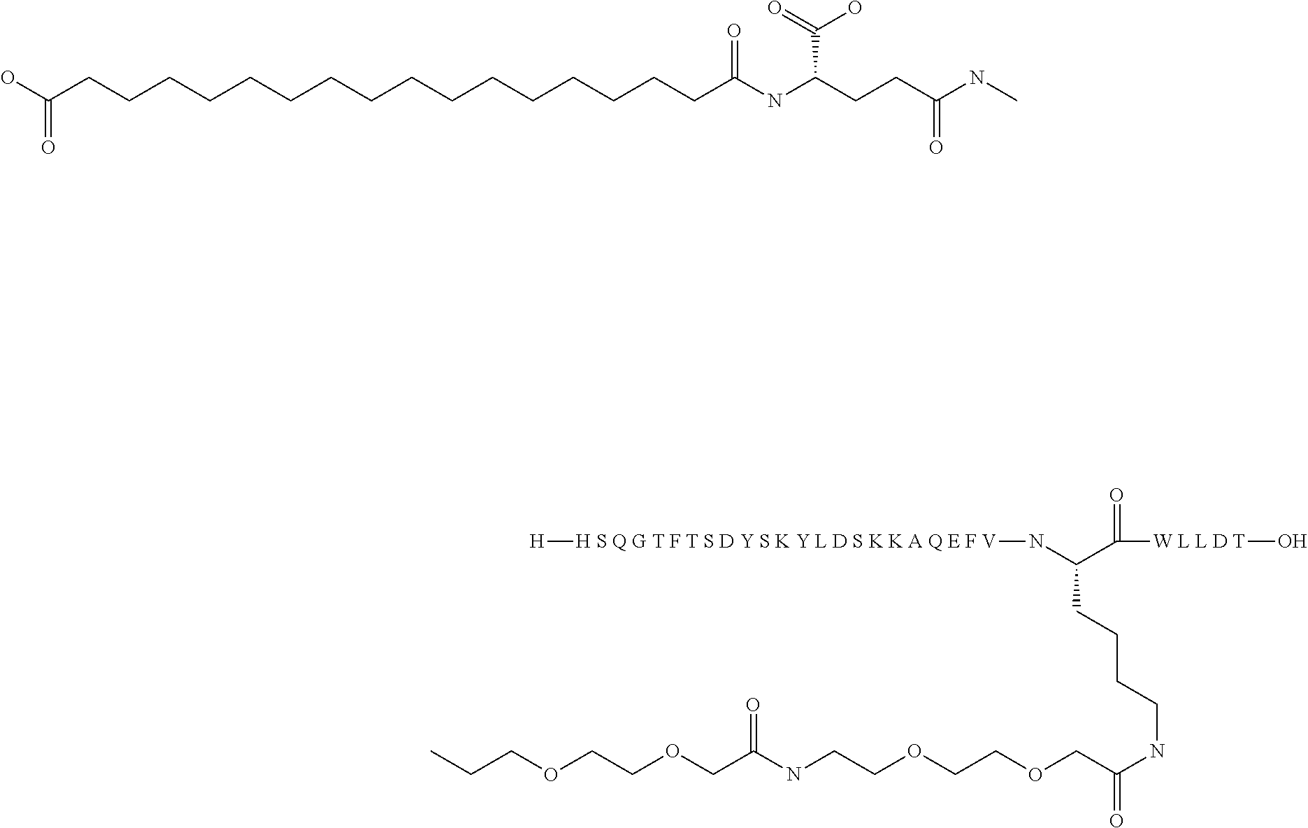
C(CCCCCCCCCCCCCCCCC(O)=O)(=O)NC(CCC(NC)=O)C(=O)O.[H S Q G T F T S D Y S K Y L D S K K A Q E F V]([H])NC(C([W L L D T]O)=O)CCCCNC(COCCOCCNC(COCCOCCC)=O)=O
